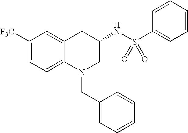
C1([F3C])=CC=C2C(=C1)CC(NS(C1=CC=CC=C1)(=O)=O)CN2CC1=CC=CC=C1
